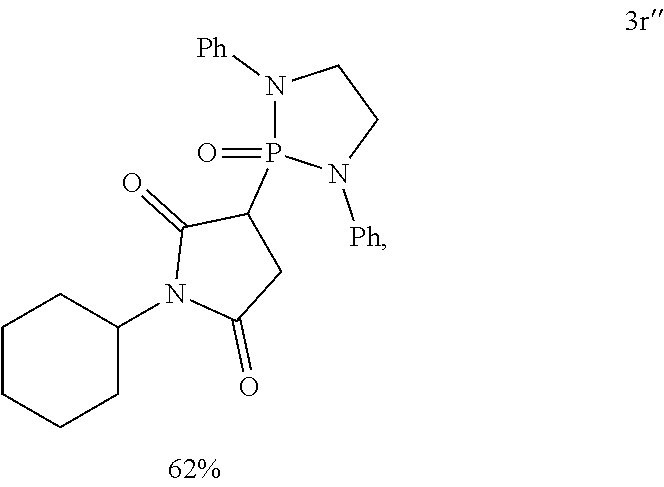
C1C(N2C(=O)CC(P3(=O)N([Ph])CCN3[Ph])C2=O)CCCC1
